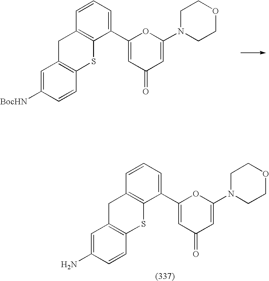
C1=C([BocHN])C=CC2=C1CC1=C(S2)C(C2=CC(=O)C=C(N3CCOCC3)O2)=CC=C1.C1=C(N)C=CC2=C1CC1=C(S2)C(C2=CC(=O)C=C(N3CCOCC3)O2)=CC=C1
